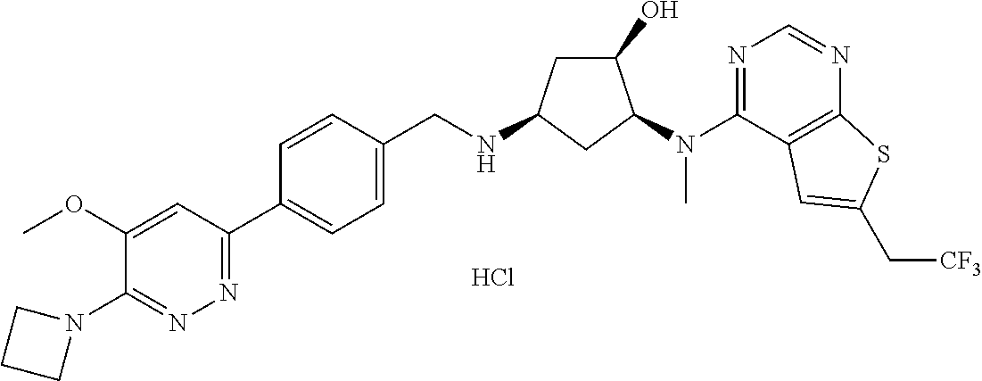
C1(N2CCC2)=NN=C(C2=CC=C(CNC3CC(O)C(N(C4=NC=NC5=C4C=C(C[CF3])S5)C)C3)C=C2)C=C1OC.Cl
